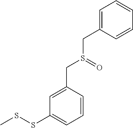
C1=C(CS(CC2=CC(SSC)=CC=C2)=O)C=CC=C1
